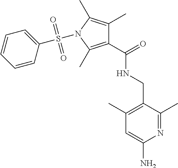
C1(C(NCC2=C(C)C=C(N)N=C2C)=O)=C(C)N(S(C2=CC=CC=C2)(=O)=O)C(C)=C1C
